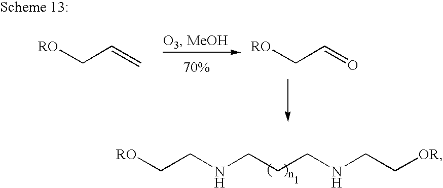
[RO]CC=C.[RO]CC=O.C(CNCCCNCC[OR])[RO]
